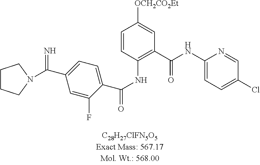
N=C(C1=CC=C(C(NC2=C(C(=O)NC3=CC=C(Cl)C=N3)C=C([OCH2CO2Et])C=C2)=O)C(F)=C1)N1CCCC1
